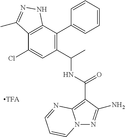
C12=C(C(C3=CC=CC=C3)=C(C(C)NC(=O)C3=C4N(N=C3N)C=CC=N4)C=C1Cl)NN=C2C
